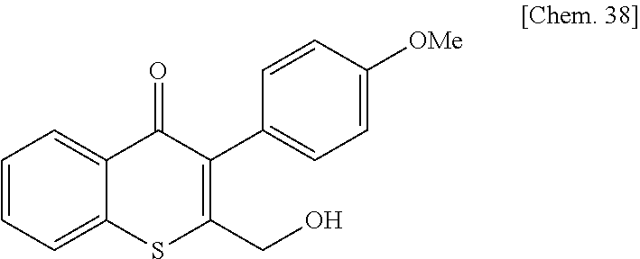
C1=CC=C2C(=C1)C(=O)C(C1=CC=C([OMe])C=C1)=C(CO)S2
